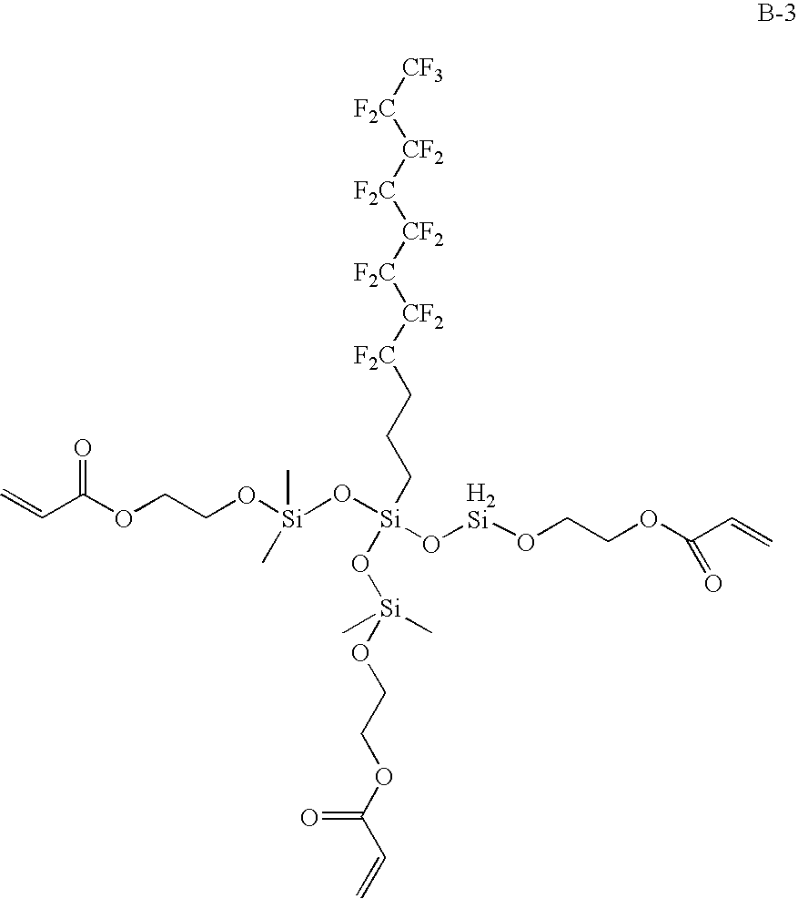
[CF3][F2C][CF2][F2C][CF2][F2C][CF2][F2C]CCC[Si](O[Si](OCCOC(C=C)=O)(C)C)(O[Si]OCCOC(C=C)=O)O[Si](OCCOC(C=C)=O)(C)C
